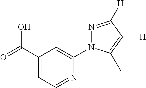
C1(C(=O)O)=CC=NC(N2N=C([H])C([H])=C2C)=C1
